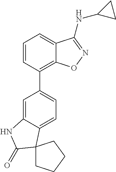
C1=CC(C2=CC=C3C(=C2)NC(=O)C32CCCC2)=C2C(=C1)C(NC1CC1)=NO2
